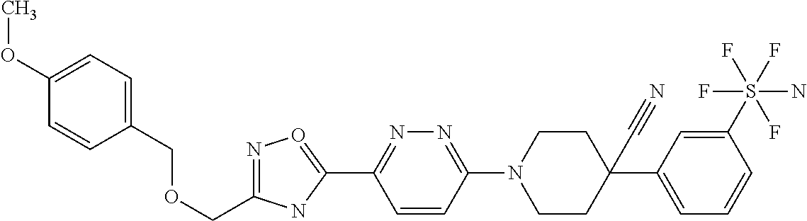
C1(COCC2=NO=C(C3=NN=C(N4CCC(C#N)(C5=CC=CC(S(F)(F)(F)(N)F)=C5)CC4)C=C3)N2)=CC=C(OC)C=C1
